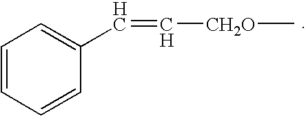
C1=CC=CC(C=C[CH2O]C)=C1
